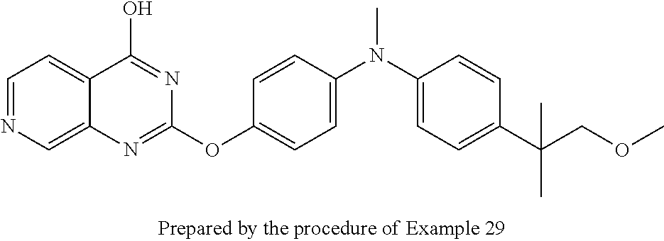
C1=NC=C2C(=C1)C(O)=NC(OC1=CC=C(N(C3=CC=C(C(COC)(C)C)C=C3)C)C=C1)=N2
